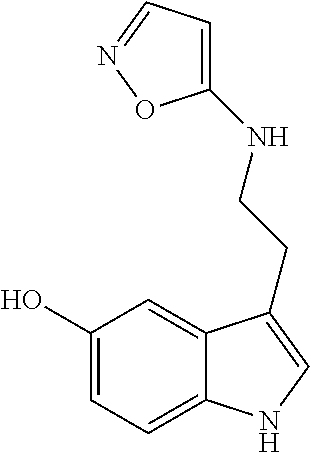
C1(O)=CC=C2C(=C1)C(CCNC1=CC=NO1)=CN2
